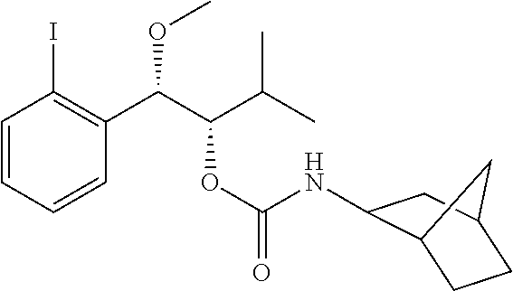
C1=CC=CC(C(C(C(C)C)OC(=O)NC2C3CCC(C2)C3)OC)=C1I
